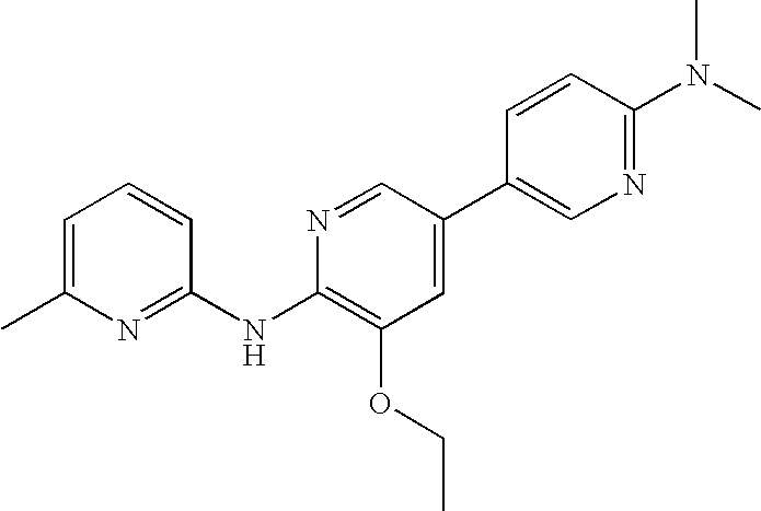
C1=C(C)N=C(NC2=C(OCC)C=C(C3=CN=C(N(C)C)C=C3)C=N2)C=C1
